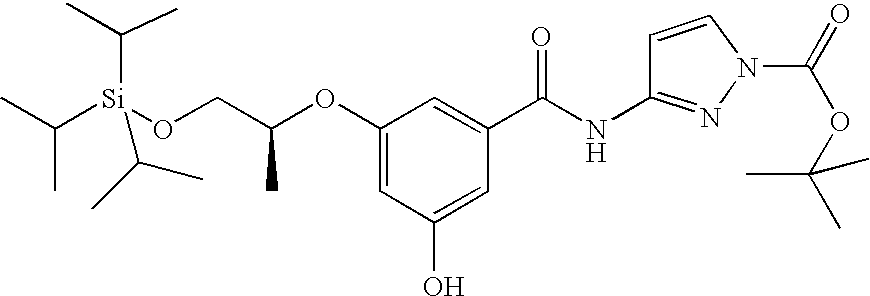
O(C1=CC(O)=CC(C(NC2=NN(C(=O)OC(C)(C)C)C=C2)=O)=C1)C(CO[Si](C(C)C)(C(C)C)C(C)C)C
